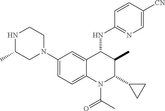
C1(N2CCNC(C)C2)=CC=C2C(=C1)C(NC1=NC=C([CN])C=C1)C(C)C(C1CC1)N2C(C)=O
